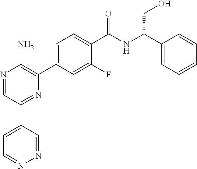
N1=CC(C2=CC=NN=C2)=NC(C2=CC=C(C(NC(C3=CC=CC=C3)CO)=O)C(F)=C2)=C1N
